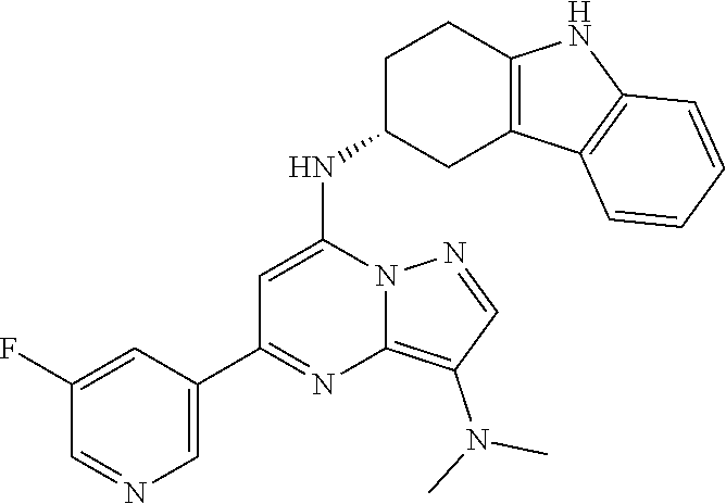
N(C)(C1=C2N(N=C1)C(NC1CC3=C(CC1)NC1=C3C=CC=C1)=CC(C1=CN=CC(F)=C1)=N2)C
